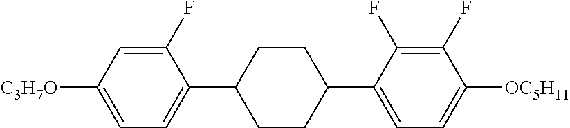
C1(F)=CC([C3H7O])=CC=C1C1CCC(C2=CC=C([OC5H11])C(F)=C2F)CC1
